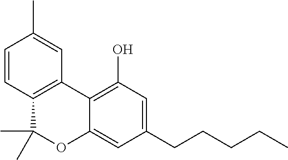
C1=CC2=C(C=C1C)C1=C(O)C=C(CCCCC)C=C1OC2(C)C
